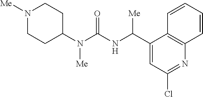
N1([Me])CCC(N(C(NC(C2=CC(Cl)=NC3=C2C=CC=C3)[Me])=O)[Me])CC1
